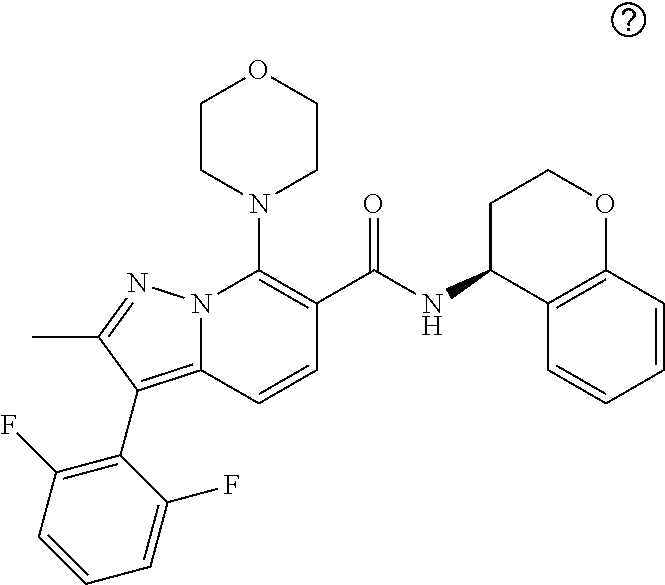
C1N(C2=C(C(NC3C4=C(C=CC=C4)OCC3)=O)C=CC3=C(C4=C(F)C=CC=C4F)C(C)=NN23)CCOC1
